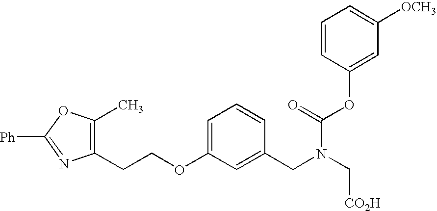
C(COC1=CC=CC(CN(C[CO2H])C(=O)OC2=CC([OCH3])=CC=C2)=C1)C1=C(C)OC([Ph])=N1
